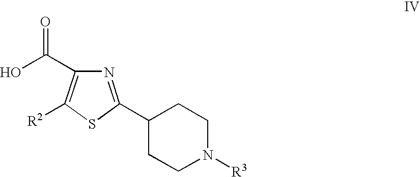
N1=C(C2CCN([R3])CC2)SC([R2])=C1C(O)=O
